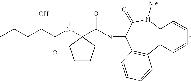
C(C(C(NC1(C(NC2C3=C(C4=C(N([Me])C2=O)C=CC=C4)C=CC=C3)=O)CCCC1)=O)O)C(C)C
